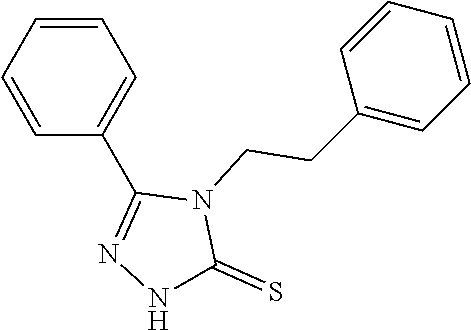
C1=CC=C(C2=NNC(=S)N2CCC2=CC=CC=C2)C=C1
